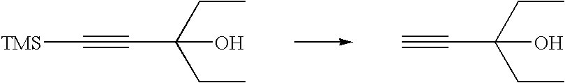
C(#C)C(CC)(CC)O.C(#C[TMS])C(CC)(CC)O
